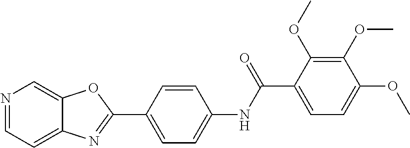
C1=CC(NC(C2=CC=C(OC)C(OC)=C2OC)=O)=CC=C1C1=NC2=CC=NC=C2O1
